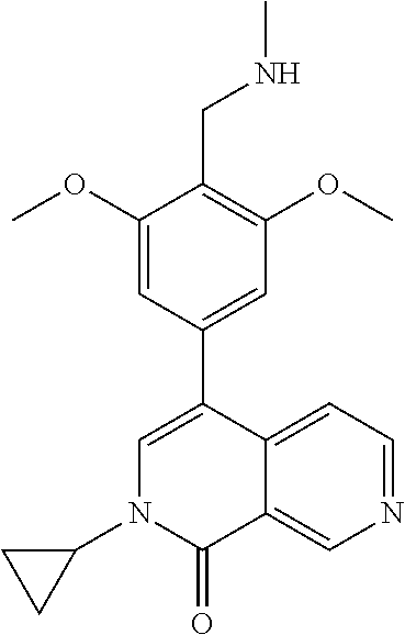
N1(C2CC2)C(=O)C2=CN=CC=C2C(C2=CC(OC)=C(CNC)C(OC)=C2)=C1
